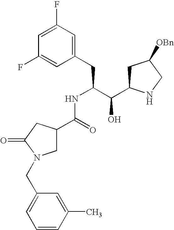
C1(F)=CC(F)=CC(CC(C(C2CC([OBn])CN2)O)NC(C2CN(CC3=CC=CC(C)=C3)C(=O)C2)=O)=C1
